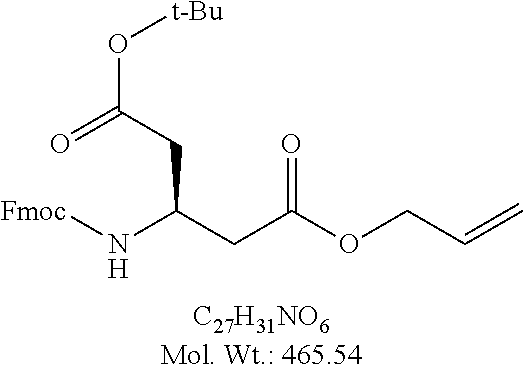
[Fmoc]NC(CC(OCC=C)=O)CC(O[t-Bu])=O
